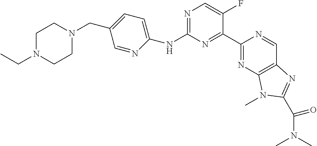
C1(NC2=CC=C(CN3CCN(CC)CC3)C=N2)=NC=C(F)C(C2=NC3=C(C=N2)N=C(C(=O)N(C)C)N3C)=N1
